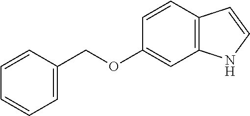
C1(OCC2=CC=CC=C2)=CC2=C(C=C1)C=CN2
